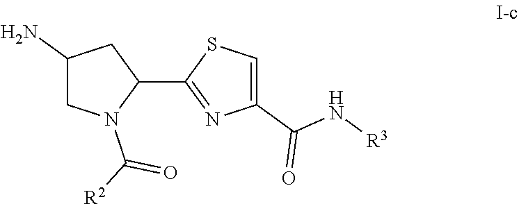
C1(N)CN(C([R2])=O)C(C2=NC(C(N[R3])=O)=CS2)C1
